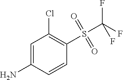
NC1=CC(Cl)=C(S(C(F)(F)F)(=O)=O)C=C1
